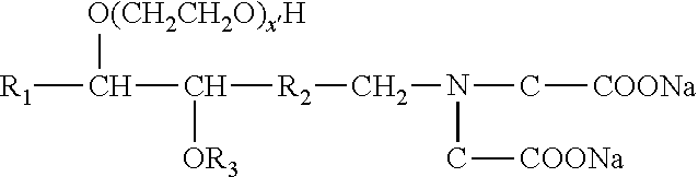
[O(CH2CH2O)xH]C([R1])C([R2]CN(C[COONa])C[COONa])[OR3]
